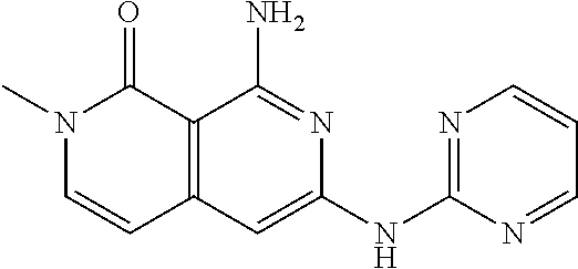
C12=C(C=C(NC3=NC=CC=N3)N=C1N)C=CN(C)C2=O
